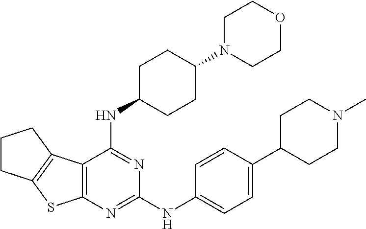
C1N(C2CCC(NC3=NC(NC4=CC=C(C5CCN(C)CC5)C=C4)=NC4=C3C3=C(S4)CCC3)CC2)CCOC1
